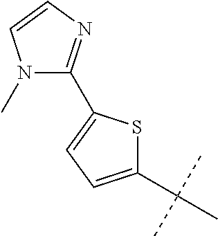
C1(C(C)(C)C)=CC=C(C2=NC=CN2C)S1
